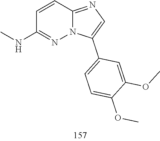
C12=NC=C(C3=CC=C(OC)C(OC)=C3)N1N=C(NC)C=C2
